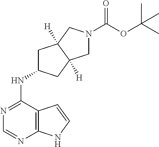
N1=C(NC2CC3([H])C([H])(C2)CN(C(OC(C)(C)C)=O)C3)C2=C(N=C1)NC=C2
